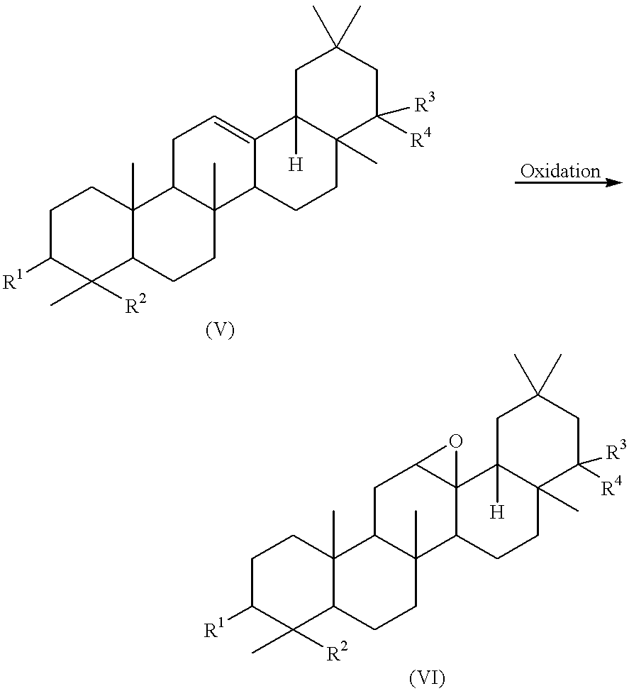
C1C([R1])C(C)([R2])C2C(C)(C1)C1C(C)(CC2)C2C(=CC1)C1([H])C(C)(CC2)C([R4])([R3])CC(C)(C)C1.C1C([R1])C(C)([R2])C2C(C)(C1)C1C(C)(CC2)C2C3(C(C1)O3)C1([H])C(C)(CC2)C([R4])([R3])CC(C)(C)C1
